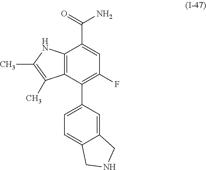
C12=C(C(C3=CC=C4C(=C3)CNC4)=C(F)C=C1C(=O)N)C(C)=C(C)N2
